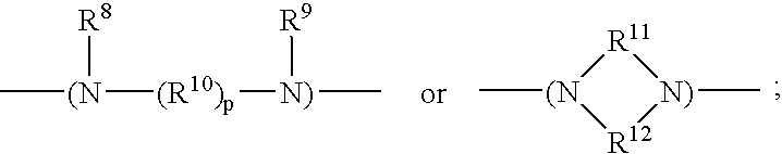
C[(N]([R8])[(R10)p][N)](C)[R9].[N)]1(C)[R11][(N](C)[R12]1
